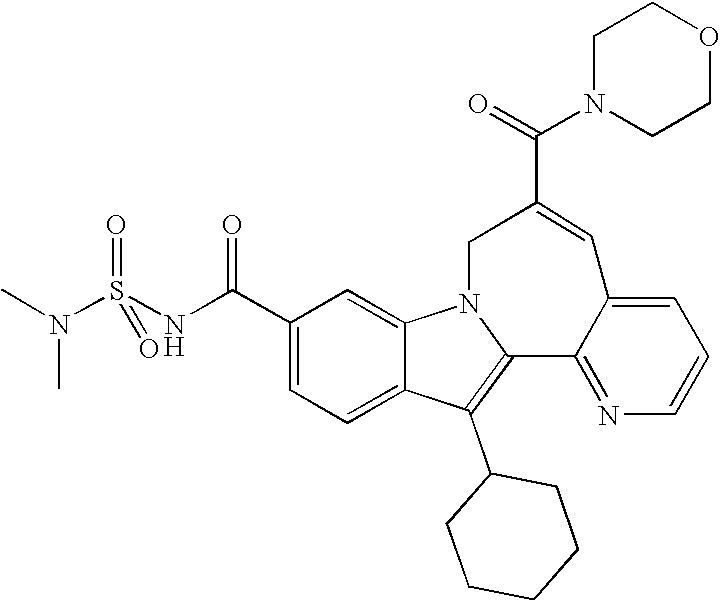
C1(C(NS(N(C)C)(=O)=O)=O)=CC=C2C(=C1)N1C(=C2C2CCCCC2)C2=NC=CC=C2C=C(C(=O)N2CCOCC2)C1
